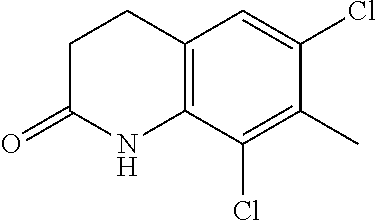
C1C(=O)NC2=C(C1)C=C(Cl)C(C)=C2Cl
